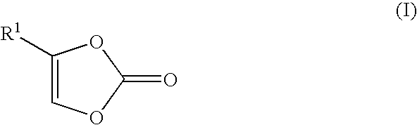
C1([R1])=COC(=O)O1
